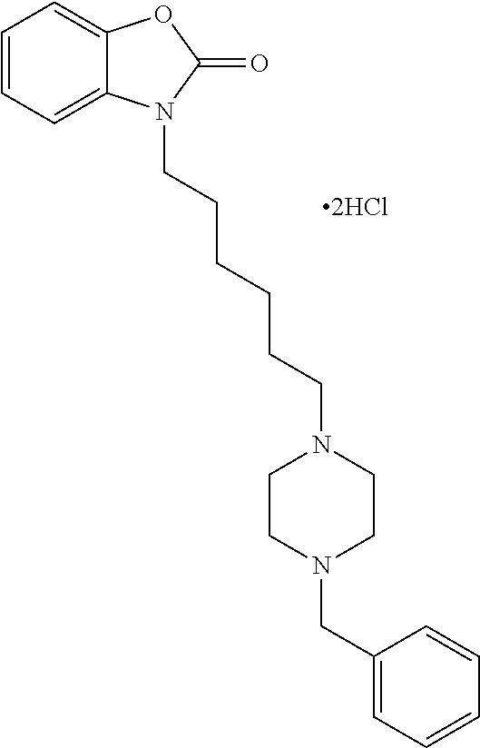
C1=CC=C2C(=C1)OC(=O)N2CCCCCCN1CCN(CC2=CC=CC=C2)CC1
